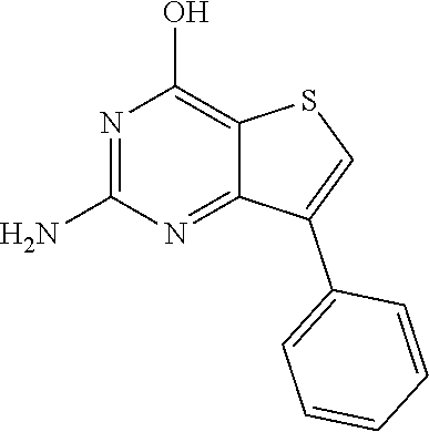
NC1=NC(O)=C2C(=N1)C(C1=CC=CC=C1)=CS2
